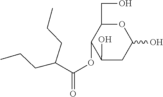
O(C1C(O)CC(O)OC1CO)C(C(CCC)CCC)=O
